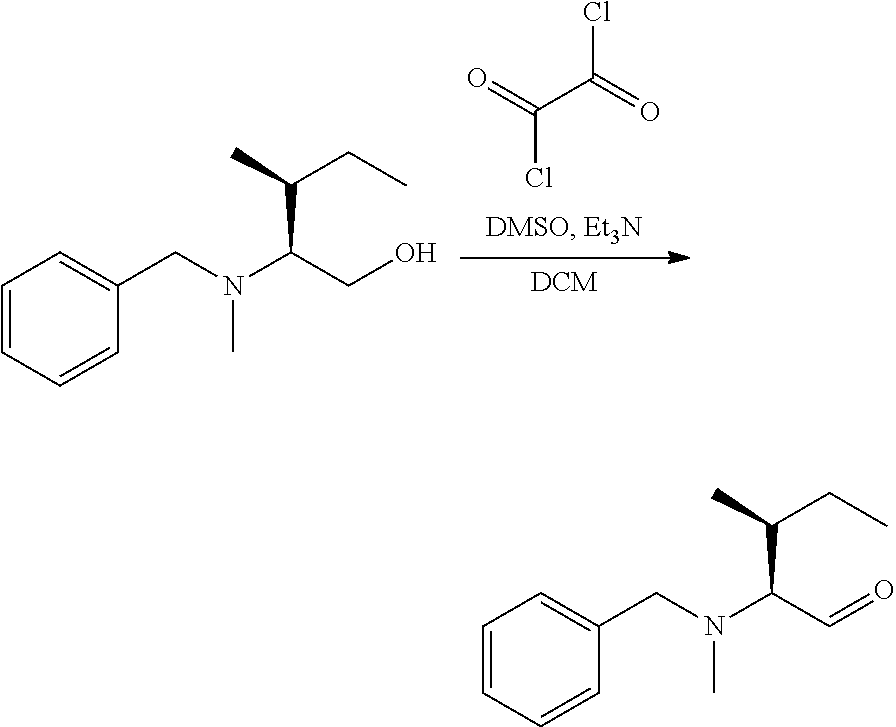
C1=CC=CC(CN(C(CO)C(C)CC)C)=C1.O=C(C(=O)Cl)Cl.C1=CC=CC(CN(C(C=O)C(C)CC)C)=C1
